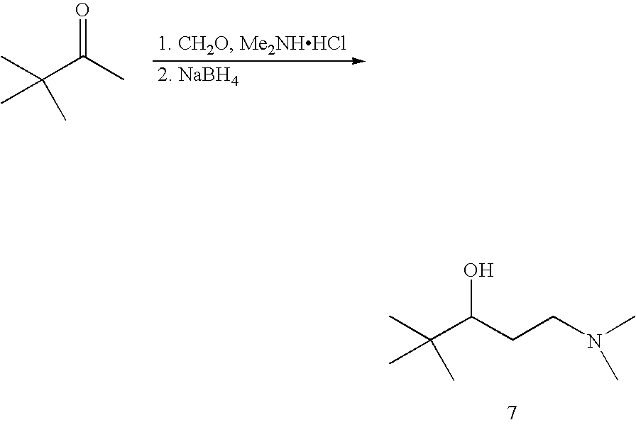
CC(C(CCN(C)C)O)(C)C.CC(C(C)=O)(C)C
